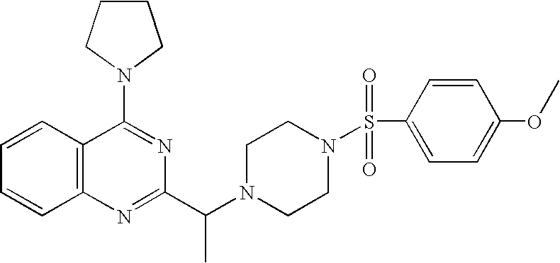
C1=CC2=C(C=C1)N=C(C(N1CCN(S(C3=CC=C(OC)C=C3)(=O)=O)CC1)C)N=C2N1CCCC1
